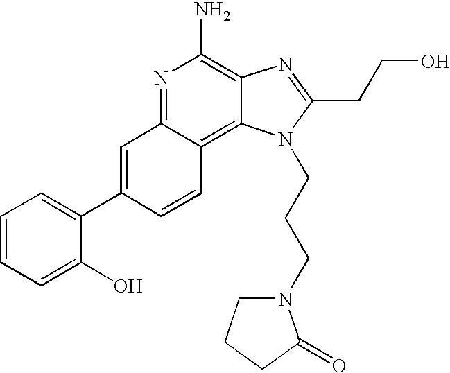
C1=CC=C(O)C(C2=CC3=NC(N)=C4C(=C3C=C2)N(CCCN2CCCC2=O)C(CCO)=N4)=C1
